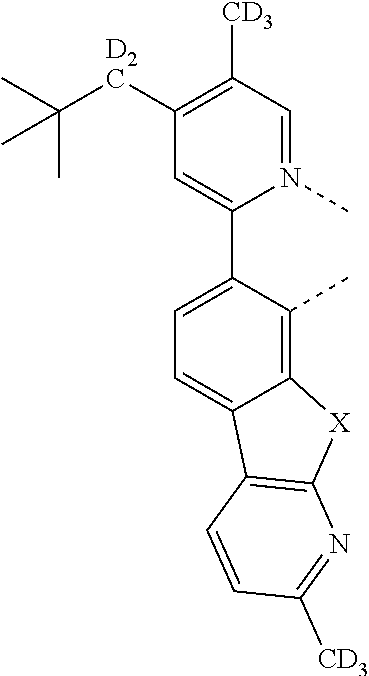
C1([CD3])=C([D2C]C(C)(C)C)C=C(C2=CC=C3C(=C2C)[X]C2=C3C=CC([CD3])=N2)N(C)=C1
